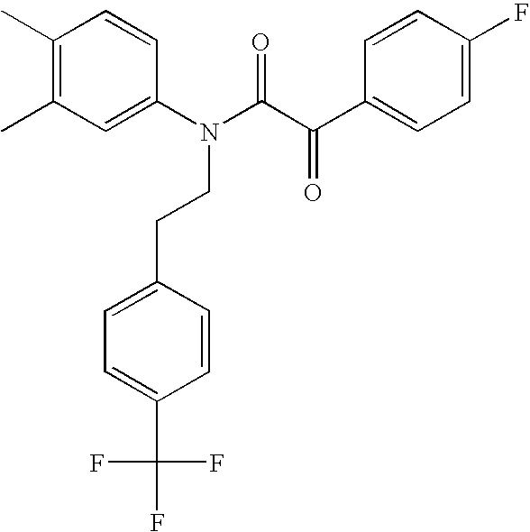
C1(C)=C(C)C=C(N(C(C(C2=CC=C(F)C=C2)=O)=O)CCC2=CC=C(C(F)(F)F)C=C2)C=C1
